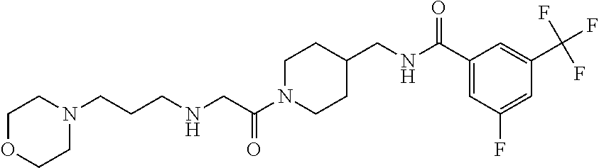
C1N(C(CNCCCN2CCOCC2)=O)CCC(CNC(C2=CC(F)=CC(C(F)(F)F)=C2)=O)C1
